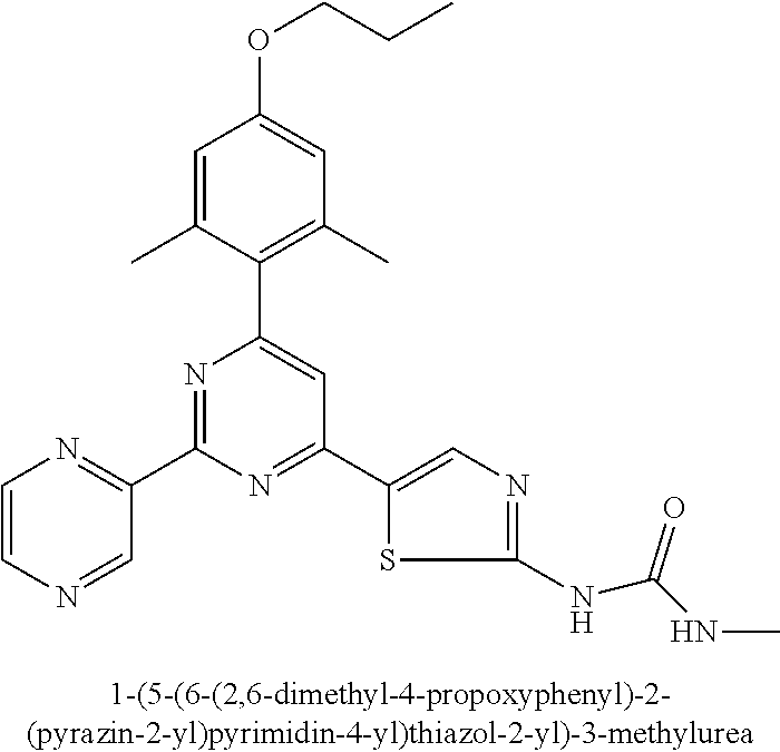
C1=C(C)C(C2=CC(C3=CN=C(NC(NC)=O)S3)=NC(C3=NC=CN=C3)=N2)=C(C)C=C1OCCC
